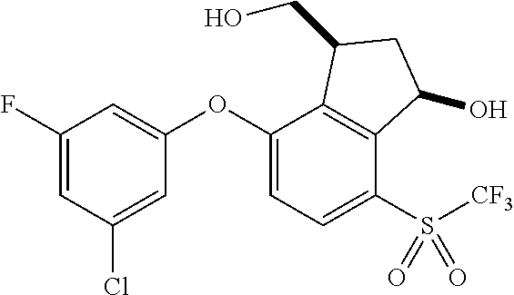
C1(F)=CC(Cl)=CC(OC2=CC=C(S([CF3])(=O)=O)C3=C2C(CO)CC3O)=C1
